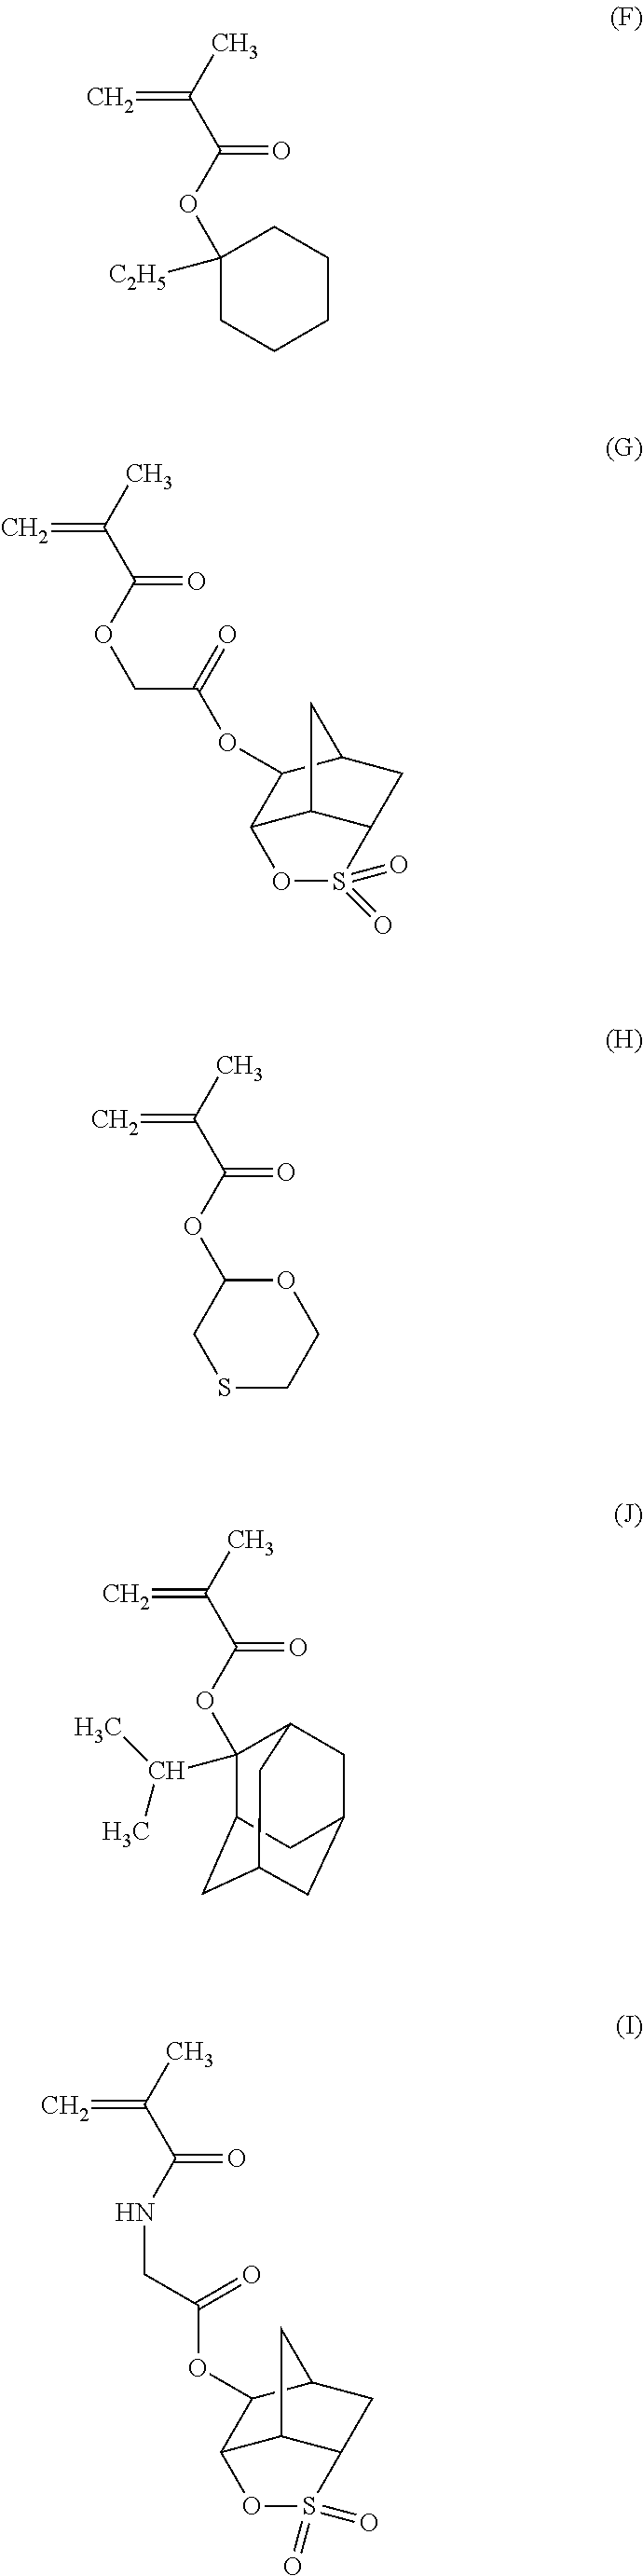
C1(OC(C(C)=C)=O)([C2H5])CCCCC1.C(OC(C(C)=C)=O)C(OC1C2C3C(CC1C3)S(=O)(=O)O2)=O.C1(OC(C(C)=C)=O)CSCCO1.O(C(C(C)=C)=O)C1(C(C)C)C2CC3CC(CC1C3)C2.N(C(C(C)=C)=O)CC(OC1C2C3C(CC1C3)S(=O)(=O)O2)=O
